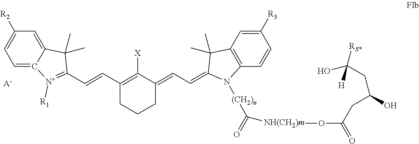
C1(C=CC2=[N+]([R1])C3=CC=C([R2])C=C3C2(C)C)=C([X])C(=CC=C2N([(CH2)n]C(=O)[NH(CH2)m]OC(=O)CC(O)CC(O)([H])[RS*])C3=C(C2(C)C)C=C([R3])C=C3)CCC1.[A-]
